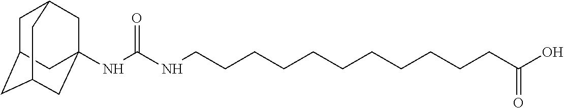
N(C(NCCCCCCCCCCCC(O)=O)=O)C12CC3CC(CC(C1)C3)C2
